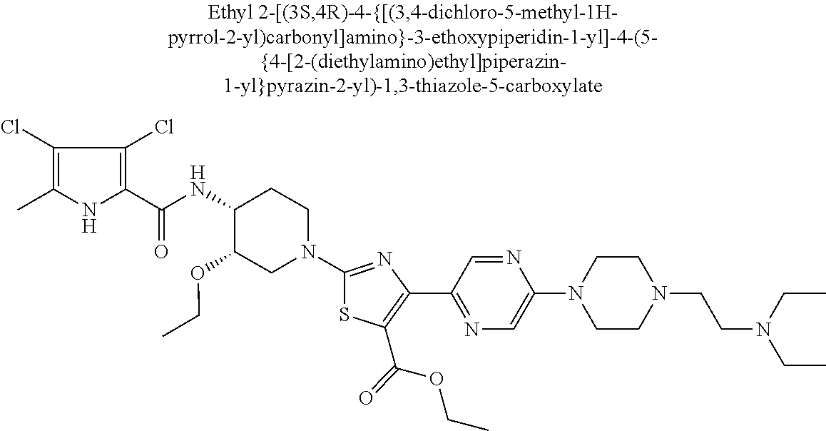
C1(C(=O)NC2C(OCC)CN(C3=NC(C4=NC=C(N5CCN(CCN(CC)CC)CC5)N=C4)=C(C(=O)OCC)S3)CC2)=C(Cl)C(Cl)=C(C)N1
